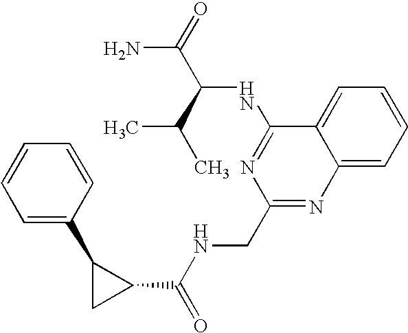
N1=C(NC(C(N)=O)C(C)C)C2=CC=CC=C2N=C1CNC(C1C(C2=CC=CC=C2)C1)=O
